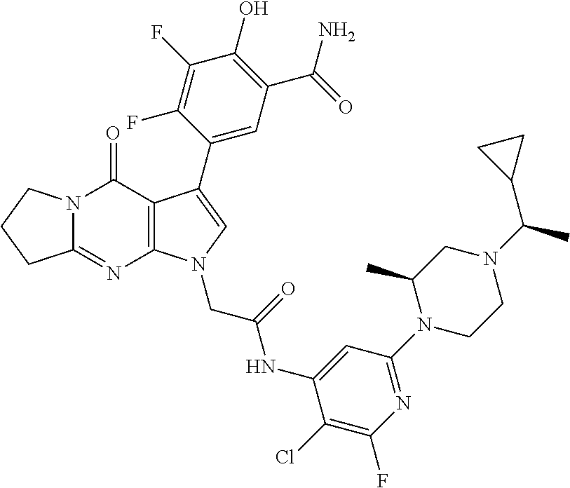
C12=NC3=C(C(=O)N1CCC2)C(C1=CC(C(N)=O)=C(O)C(F)=C1F)=CN3CC(NC1=CC(N2CCN(C(C)C3CC3)CC2C)=NC(F)=C1Cl)=O
